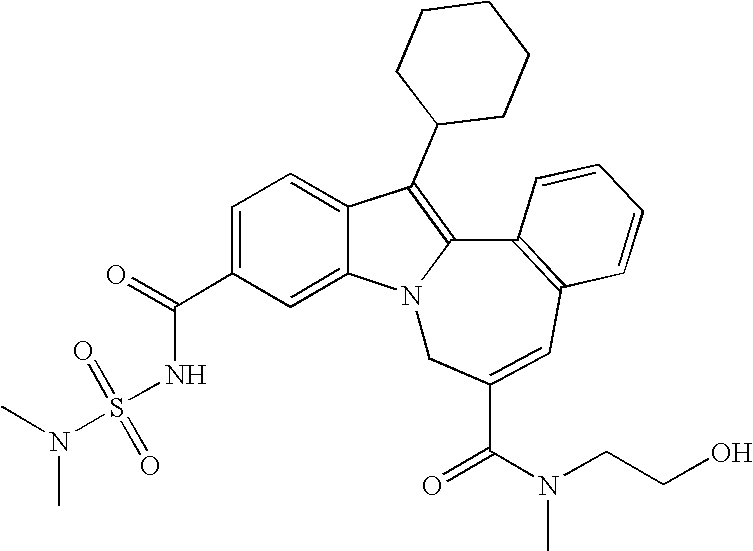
C1=C(C(=O)NS(N(C)C)(=O)=O)C=C2C(=C1)C(C1CCCCC1)=C1N2CC(C(N(C)CCO)=O)=CC2=C1C=CC=C2
